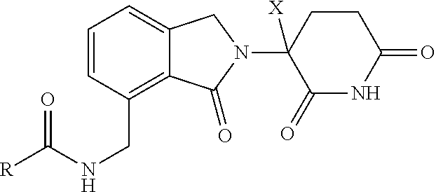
C1=CC(CNC([R])=O)=C2C(=C1)CN(C1([X])C(=O)NC(=O)CC1)C2=O
